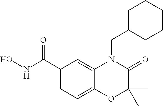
C1(C(NO)=O)=CC=C2C(=C1)N(CC1CCCCC1)C(=O)C(C)(C)O2
